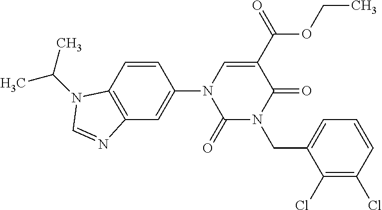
C1(=O)N(CC2=CC=CC(Cl)=C2Cl)C(=O)C(C(OCC)=O)=CN1C1=CC2=C(C=C1)N(C(C)C)C=N2
